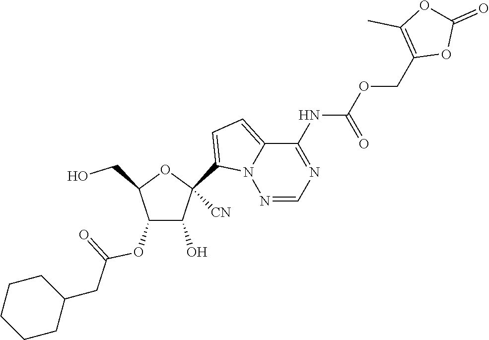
C1(O)C(OC(=O)CC2CCCCC2)C(CO)OC1(C1=CC=C2N1N=CN=C2NC(=O)OCC1=C(C)OC(=O)O1)[CN]
